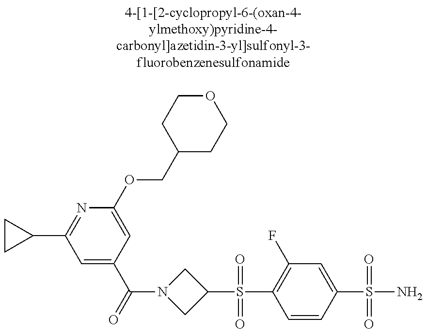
C1CC1C1=NC(OCC2CCOCC2)=CC(C(N2CC(S(=O)(=O)C3=C(F)C=C(S(=O)(=O)N)C=C3)C2)=O)=C1
